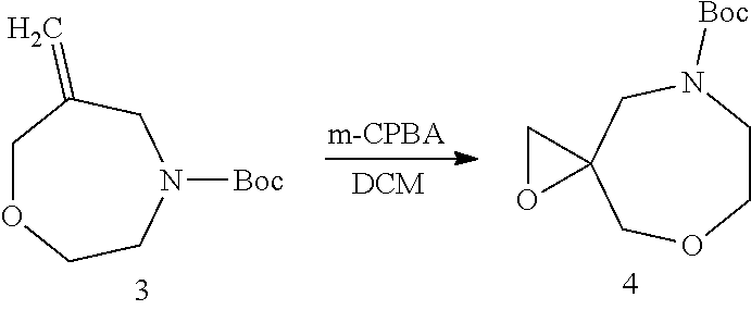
C1OCCN([Boc])CC1=C.C1CN([Boc])CC2(CO1)CO2
